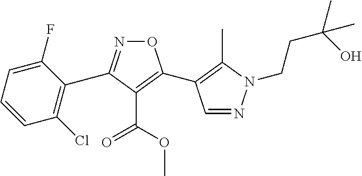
O1N=C(C2=C(Cl)C=CC=C2F)C(C(=O)OC)=C1C1=C(C)N(CCC(C)(O)C)N=C1
